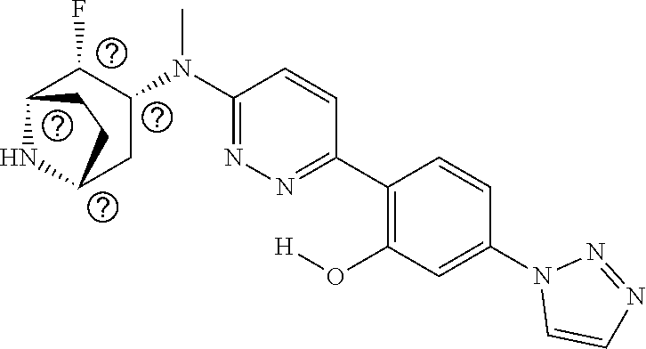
C1(C2=C(O[H])C=C(N3C=CN=N3)C=C2)=NN=C(N(C2C(F)C3NC(C2)CC3)C)C=C1
